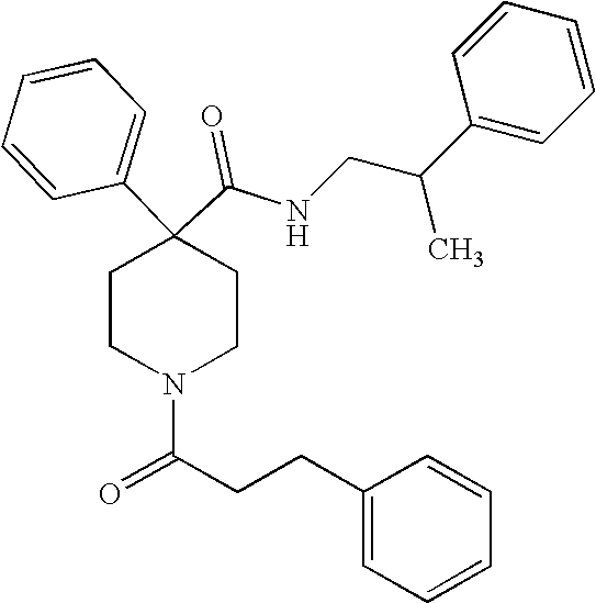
N(C(C1(C2=CC=CC=C2)CCN(C(CCC2=CC=CC=C2)=O)CC1)=O)CC(C1=CC=CC=C1)C
